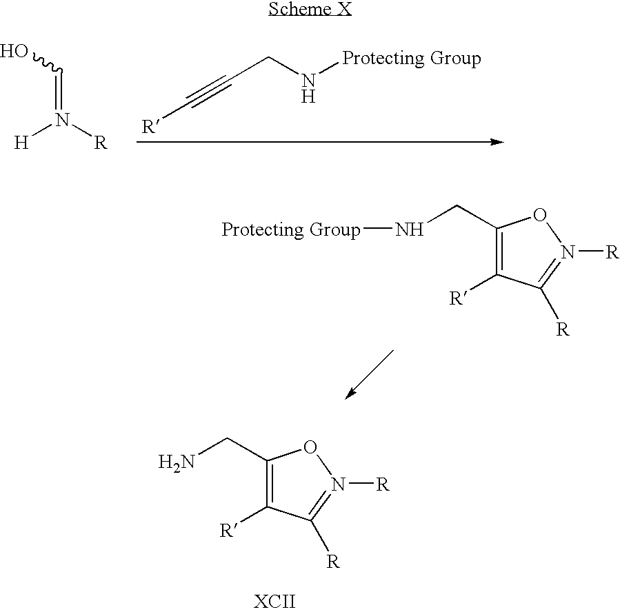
C(C1=C([R])C([R])=N([R])O1)N.[R]C#CCN[Protecting Group].[H]N([R])=CO.[Protecting Group]NCC1=C([R])C([R])=N([R])O1
